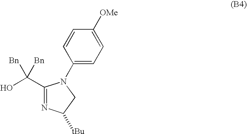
C1(C(O)([Bn])[Bn])=NC([tBu])CN1C1=CC=C([OMe])C=C1
